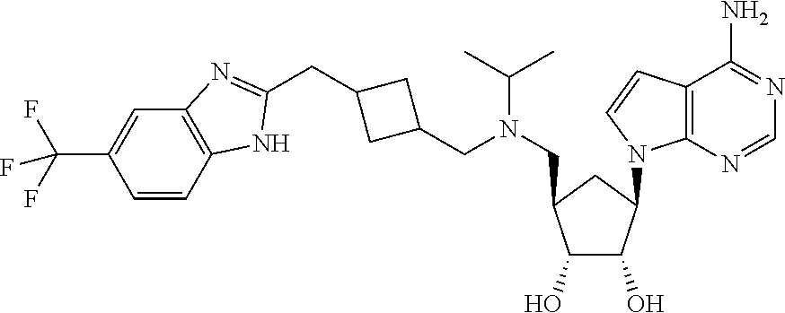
C12=C(C=C(C(F)(F)F)C=C1)N=C(CC1CC(CN(C(C)C)CC3C(O)C(O)C(N4C5=C(C(N)=NC=N5)C=C4)C3)C1)N2
